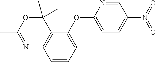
C1(C)=NC2=C(C(C)(C)O1)C(OC1=CC=C(N(=O)=O)C=N1)=CC=C2
